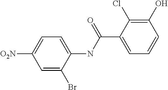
C1=C(Br)C(NC(C2=CC=CC(O)=C2Cl)=O)=CC=C1[O2N]
